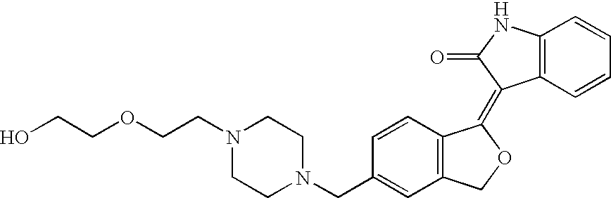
C1(CN2CCN(CCOCCO)CC2)=CC2=C(C=C1)C(=C1C3=C(NC1=O)C=CC=C3)OC2
